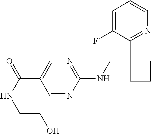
C1(NCC2(C3=NC=CC=C3F)CCC2)=NC=C(C(=O)NCCO)C=N1
